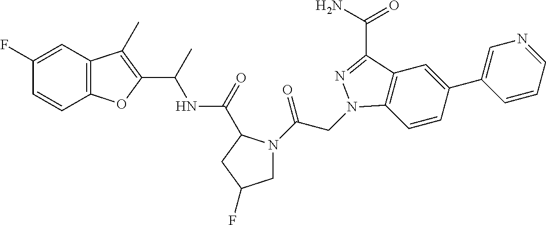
C1(F)=CC2=C(C=C1)OC(C(NC(=O)C1N(C(=O)CN3C4=C(C=C(C5=CN=CC=C5)C=C4)C(C(=O)N)=N3)CC(F)C1)C)=C2C
